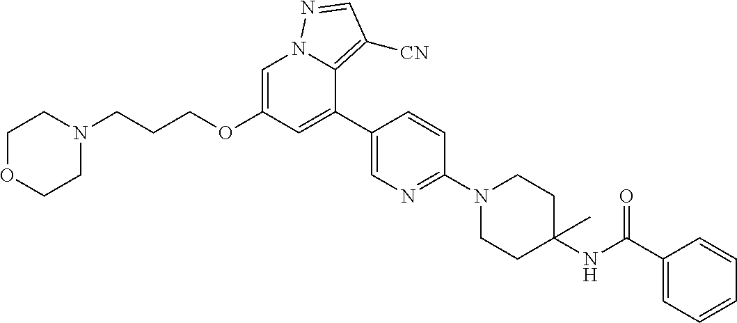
C1=C(OCCCN2CCOCC2)C=C(C2=CN=C(N3CCC(NC(C4=CC=CC=C4)=O)(C)CC3)C=C2)C2=C([CN])C=NN12
